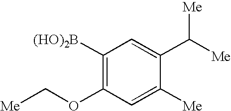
C1([(HO)2B])=C(OC[Me])C=C([Me])C(C([Me])[Me])=C1
